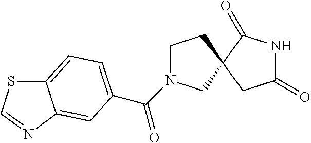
C1N(C(=O)C2=CC=C3SC=NC3=C2)CC2(C1)CC(=O)NC2=O
